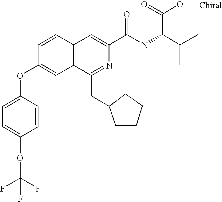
C1=CC2=C(C=C1OC1=CC=C(OC(F)(F)F)C=C1)C(CC1CCCC1)=NC(C(NC(C(C)C)C(=O)O)=O)=C2
